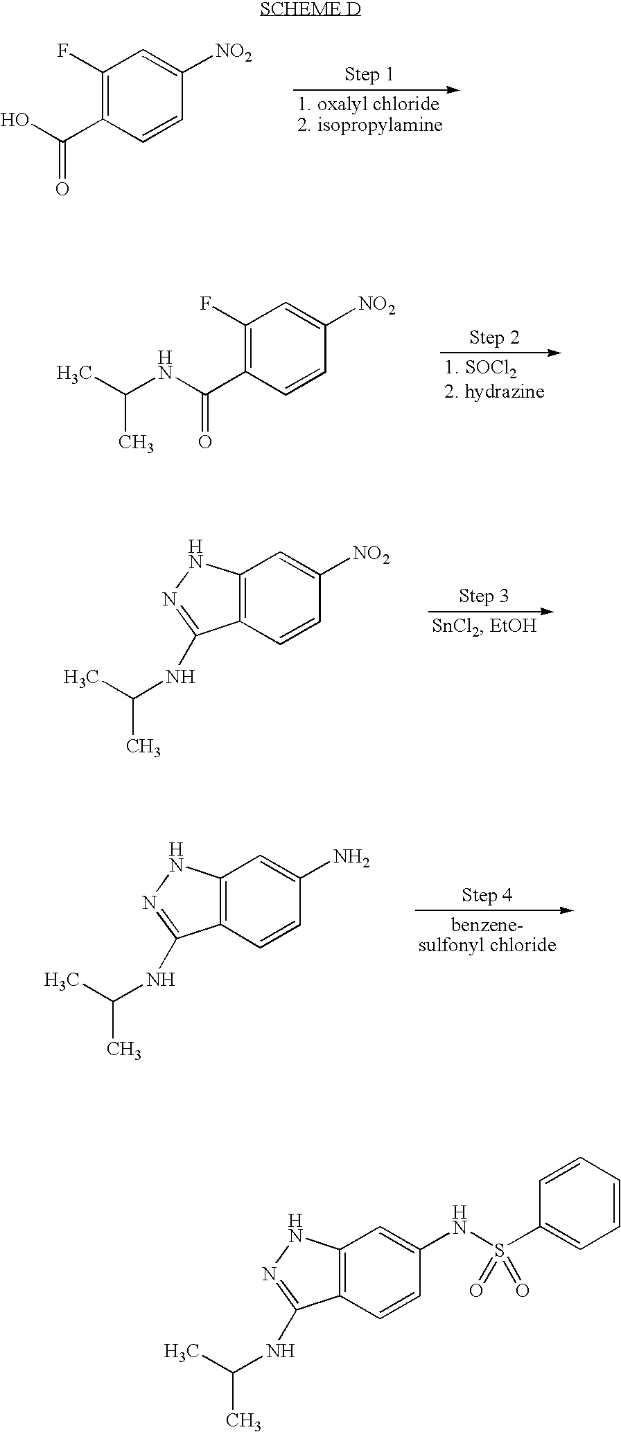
C12=C(C=CC(NS(C3=CC=CC=C3)(=O)=O)=C1)C(NC(C)C)=NN2.C1(F)=C(C(O)=O)C=CC([NO2])=C1.C1(F)=C(C(NC(C)C)=O)C=CC([NO2])=C1.C12=C(C=CC([NO2])=C1)C(NC(C)C)=NN2.C12=C(C=CC(N)=C1)C(NC(C)C)=NN2
